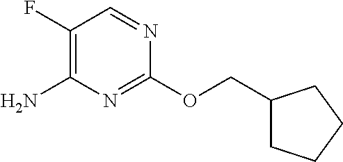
C1(F)=C(N)N=C(OCC2CCCC2)N=C1
